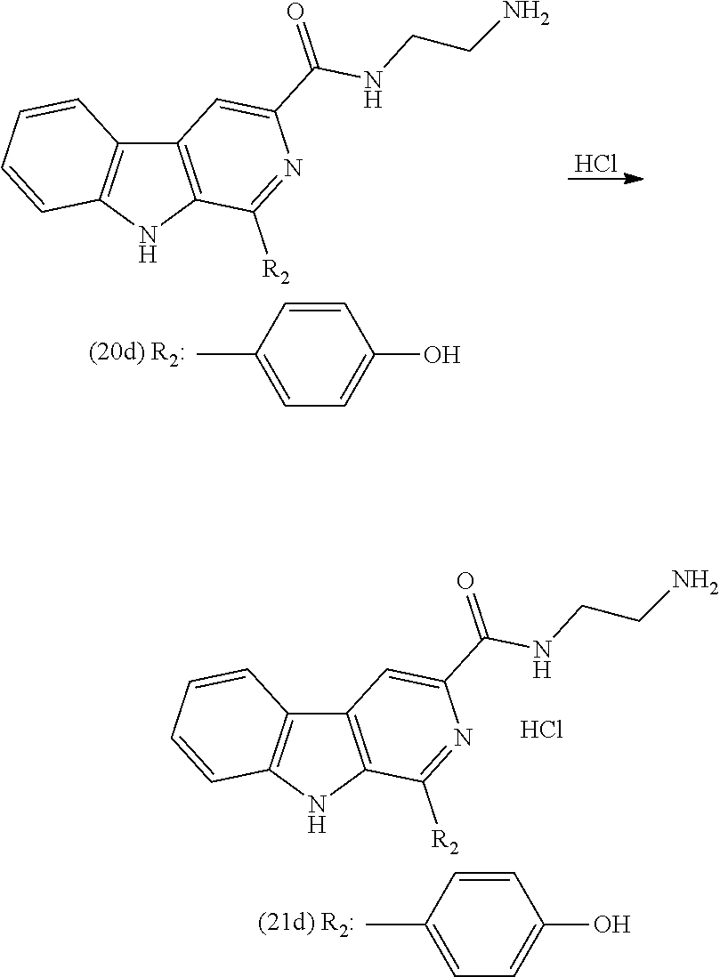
CC1=CC=C(O)C=C1.C12=C(NC3=C1C=CC=C3)C([R2])=NC(C(NCCN)=O)=C2.Cl.CC1=CC=C(O)C=C1.C12=C(NC3=C1C=CC=C3)C([R2])=NC(C(NCCN)=O)=C2.Cl
